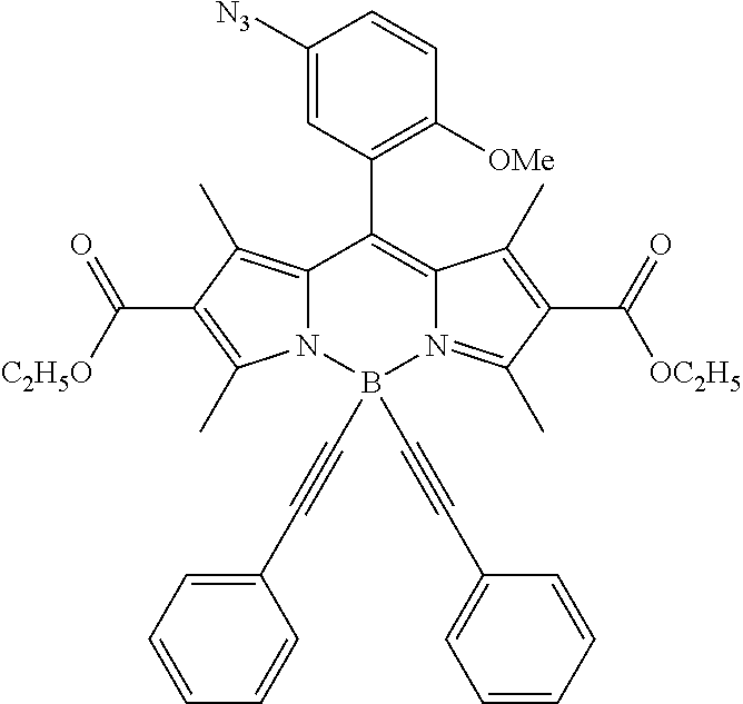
C12=C(C)C(C(=O)[C2H5O])=C(C)N1B(C#CC1=CC=CC=C1)(C#CC1=CC=CC=C1)N1=C(C)C(C(=O)[OC2H5])=C(C)C1=C2C1=C([OMe])C=CC([N3])=C1
